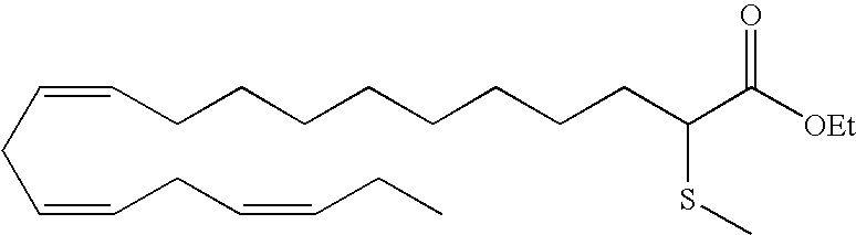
C(CC=CCC=CCC)=CCCCCCCCCC(C([OEt])=O)SC
